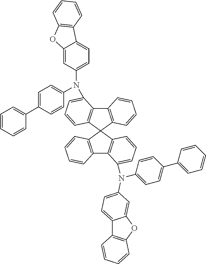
C12=C(C3(C4=C1C(N(C1=CC=C5C(=C1)OC1=C5C=CC=C1)C1=CC=C(C5=CC=CC=C5)C=C1)=CC=C4)C1=C(C4=C3C=CC=C4N(C3=CC=C(C4=CC=CC=C4)C=C3)C3=CC=C4C5=C(OC4=C3)C=CC=C5)C=CC=C1)C=CC=C2
